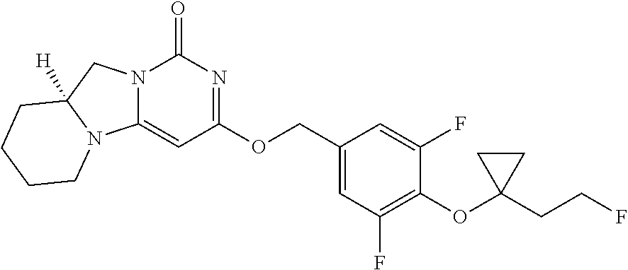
C(OC1=NC(=O)N2C(=C1)N1C([H])(C2)CCCC1)C1=CC(F)=C(OC2(CCF)CC2)C(F)=C1
